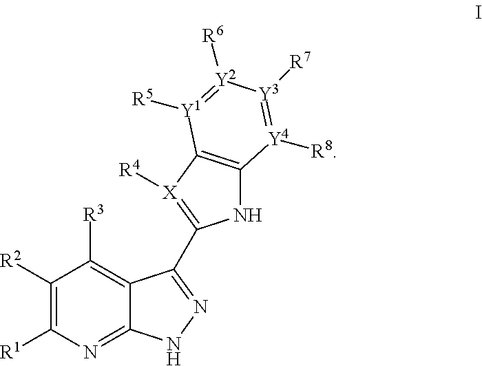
C1([R2])=C([R1])N=C2C(=C1[R3])C(C1=[X]([R4])C3=C(N1)[Y4]([R8])=[Y3]([R7])[Y2]([R6])=[Y1]3[R5])=NN2
